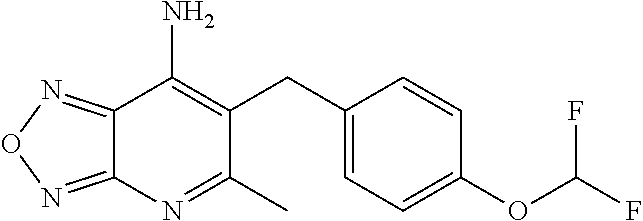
C12=NON=C1N=C(C)C(CC1=CC=C(OC(F)F)C=C1)=C2N
